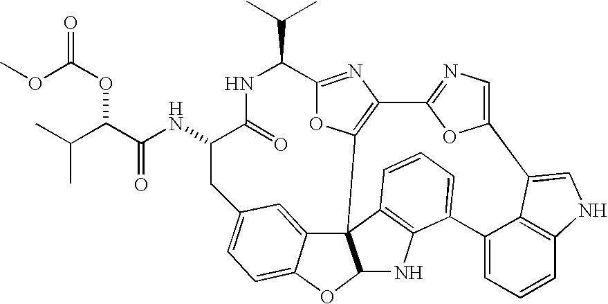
C(C1C2=NC3=C(O2)C24C5=CC(=CC=C5OC2NC2=C4C=CC=C2C2=CC=CC4=C2C(=CN4)C2=CN=C3O2)CC(NC(C(C(C)C)OC(OC)=O)=O)C(=O)N1)(C)C
